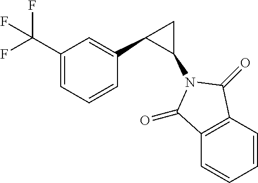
C1(C(F)(F)F)=CC=CC(C2CC2N2C(=O)C3=C(C=CC=C3)C2=O)=C1
